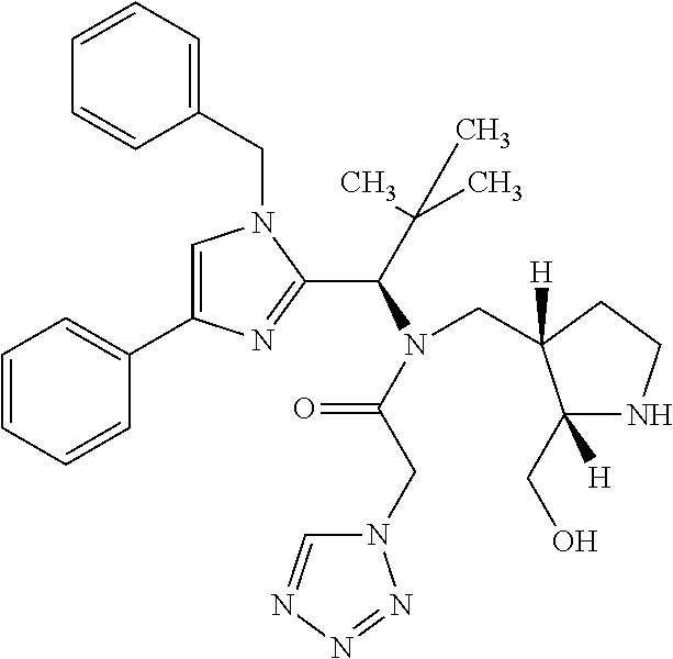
C1=C(C2=CC=CC=C2)N=C(C(C(C)(C)C)N(C(=O)CN2C=NN=N2)CC2([H])C(CO)([H])NCC2)N1CC1=CC=CC=C1
